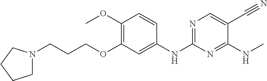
C1N(CCCOC2=C(OC)C=CC(NC3=NC=C(C#N)C(NC)=N3)=C2)CCC1
